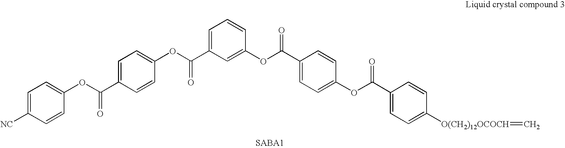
C1=C([NC])C=CC(OC(C2=CC=C(OC(C3=CC=CC(OC(C4=CC=C(OC(C5=CC=C([O(CH2)12OCOCH]=C)C=C5)=O)C=C4)=O)=C3)=O)C=C2)=O)=C1
